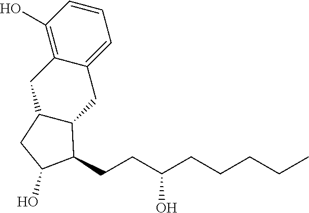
C1(O)=C2C(=CC=C1)CC1C(C2)CC(O)C1CCC(CCCCC)O
